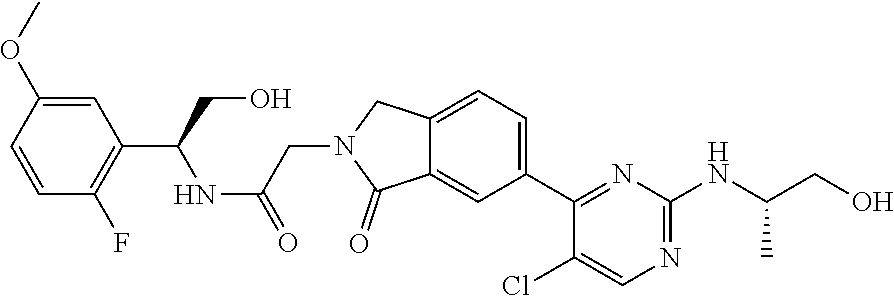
C12=CC=C(C3=NC(NC(CO)C)=NC=C3Cl)C=C1C(=O)N(CC(NC(C1=C(F)C=CC(OC)=C1)CO)=O)C2
